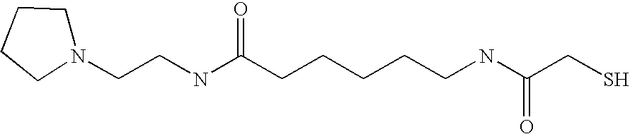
C(CNC(CCCCCNC(CS)=O)=O)N1CCCC1
